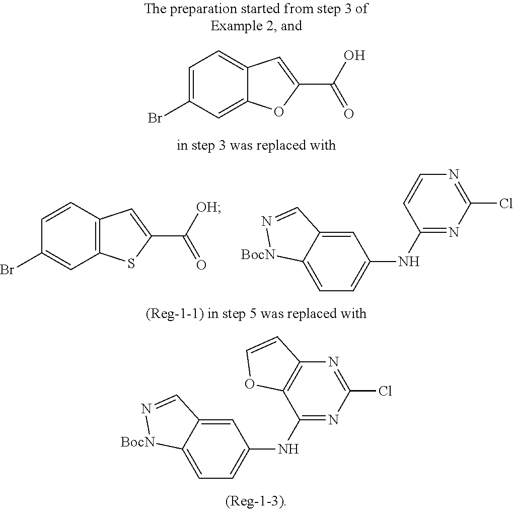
C12=C(C=CC(Br)=C1)C=C(C([OH])=O)S2.C1(NC2=CC=C3C(=C2)C=N[BocN]3)=NC(Cl)=NC=C1.C12=CC(Br)=CC=C1C=C(C(O)=O)O2.C1(NC2=CC=C3C(=C2)C=N[BocN]3)=NC(Cl)=NC2=C1OC=C2
